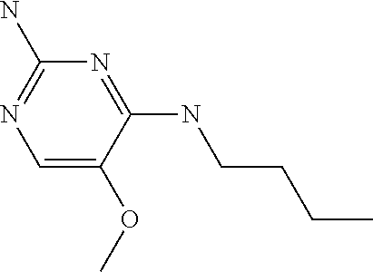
C1=C(OC)C(NCCCC)=NC(N)=N1
